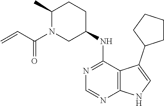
C12=C(C(NC3CCC(C)N(C(C=C)=O)C3)=NC=N1)C(C1CCCC1)=CN2
